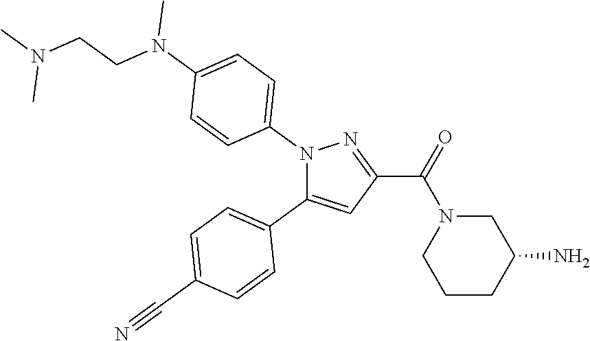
C1=C(C#N)C=CC(C2=CC(C(=O)N3CCCC(N)C3)=NN2C2=CC=C(N(CCN(C)C)C)C=C2)=C1
